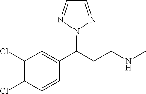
C1(C(CCNC)N2N=CC=N2)=CC(Cl)=C(Cl)C=C1
